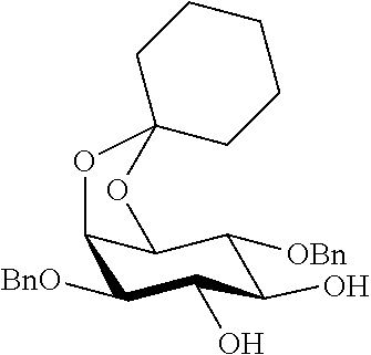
C12C([BnO])C(O)C(O)C([OBn])C1OC1(O2)CCCCC1
